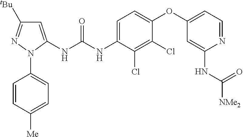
C1=C(NC(NC2=CC=C(OC3=CC=NC(NC([NMe2])=O)=C3)C(Cl)=C2Cl)=O)N(C2=CC=C([Me])C=C2)N=C1[tBu]
